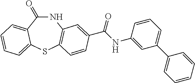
N1C(=O)C2=CC=CC=C2SC2=C1C=C(C(NC1=CC(C3=CC=CC=C3)=CC=C1)=O)C=C2
